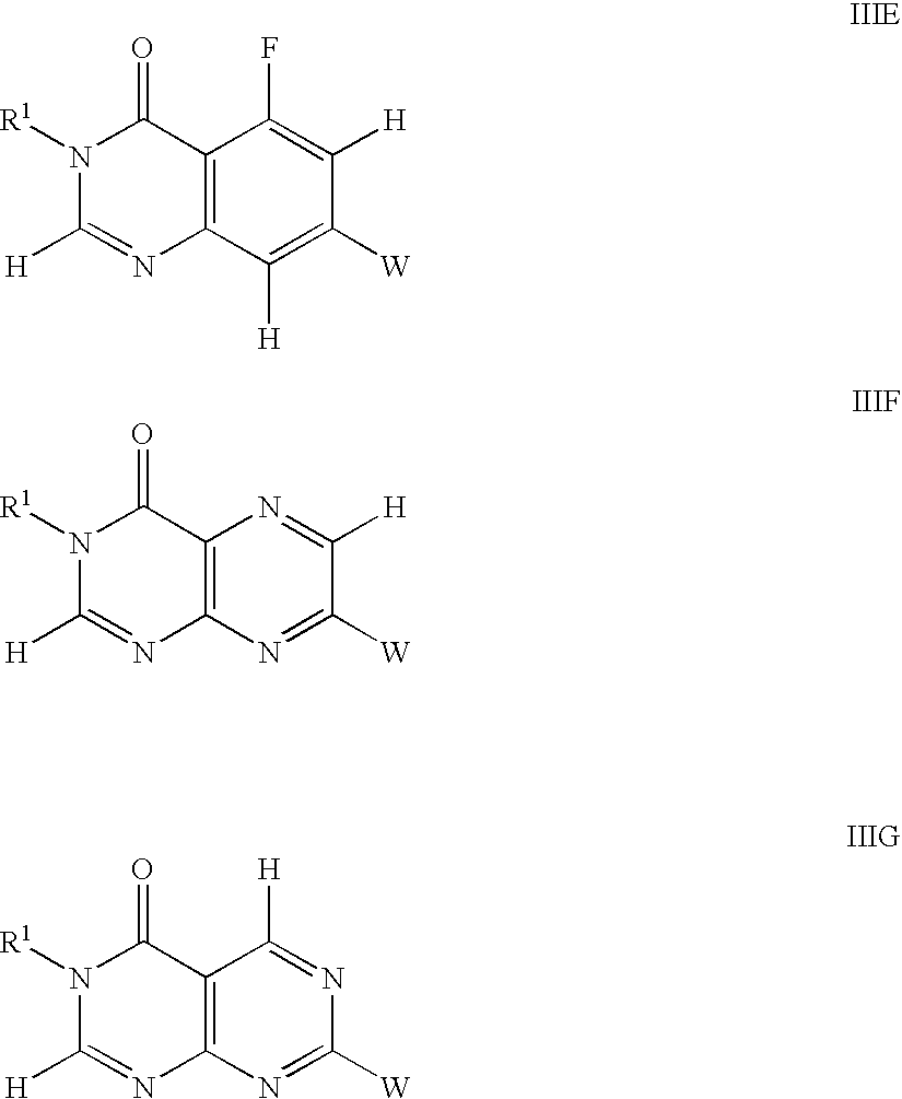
C12=C(C([H])=C([W])C([H])=C1F)N=C([H])N([R1])C2=O.C12=C(N=C([W])C([H])=N1)N=C([H])N([R1])C2=O.C12=C(N=C([W])N=C1[H])N=C([H])N([R1])C2=O
